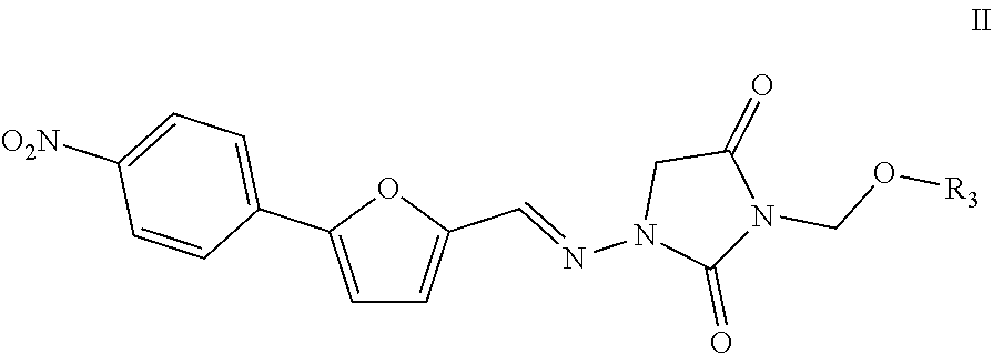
C1=C(C2=CC=C([O2N])C=C2)OC(C=NN2C(=O)N(CO[R3])C(=O)C2)=C1
